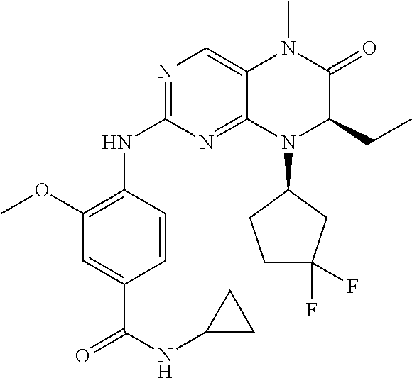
C1=CC(NC2=NC=C3C(=N2)N(C2CC(F)(F)CC2)C(CC)C(=O)N3C)=C(OC)C=C1C(NC1CC1)=O
